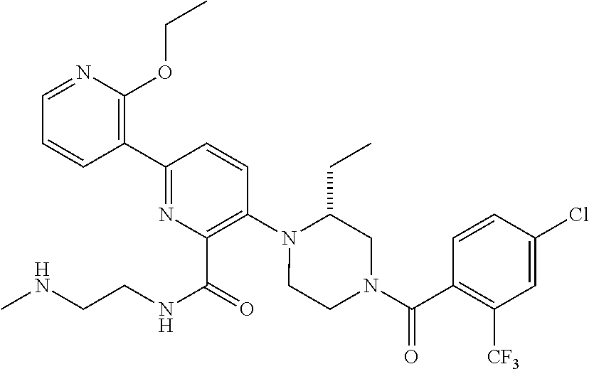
C1(C2=NC(C(=O)NCCNC)=C(N3C(CC)CN(C(C4=C([CF3])C=C(Cl)C=C4)=O)CC3)C=C2)=C(OCC)N=CC=C1
